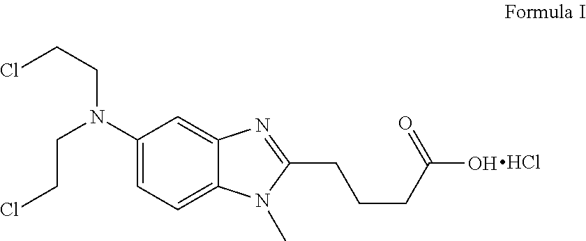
C1(N(CCCl)CCCl)=CC=C2C(=C1)N=C(CCCC(O)=O)N2C.Cl
